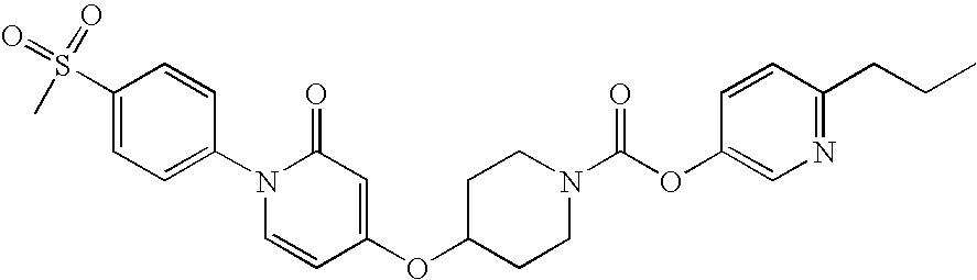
C1(S(=O)(=O)C)=CC=C(N2C=CC(OC3CCN(C(OC4=CN=C(CCC)C=C4)=O)CC3)=CC2=O)C=C1
